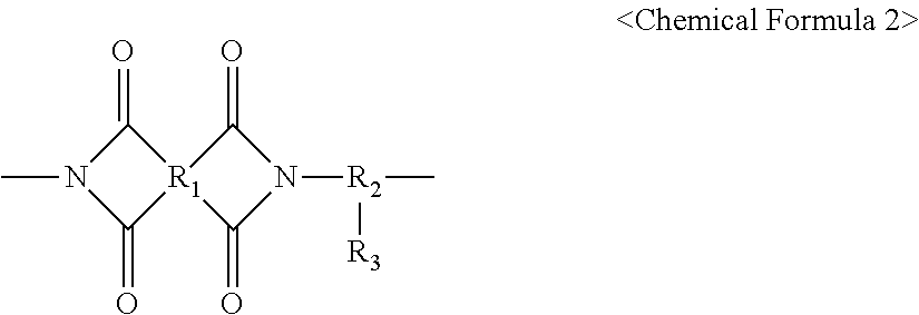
C1(=O)N(C)C(=O)[R1]12C(=O)N([R2]([R3])C)C2=O
